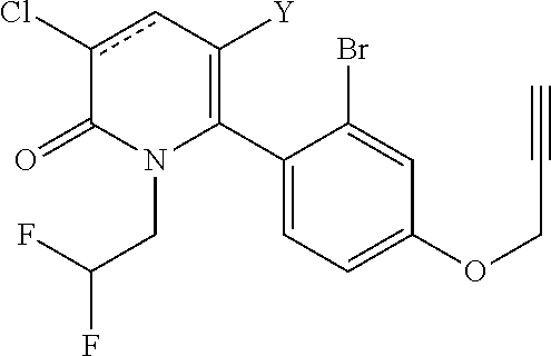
C1(C2=C([Y])cc(Cl)C(=O)N2CC(F)F)=CC=C(OCC#C)C=C1Br
